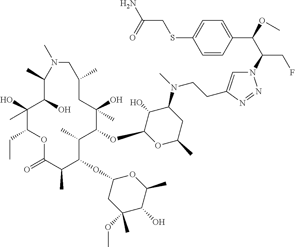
C1(O)(C)C(CC)OC(=O)C(C)C(OC2CC(OC)(C)C(O)C(C)O2)C(C)C(OC2OC(C)CC(N(C)CCC3=CN(C(C(OC)C4=CC=C(SCC(N)=O)C=C4)CF)N=N3)C2O)C(O)(C)CC(C)CN(C)C(C)C1O
